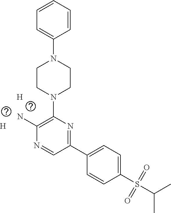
C1=C(N2CCN(C3=C(N)N=CC(C4=CC=C(S(C(C)C)(=O)=O)C=C4)=N3)CC2)C=CC=C1.[H].[H]
